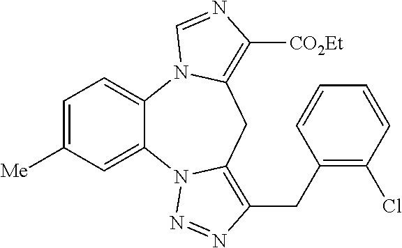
C1=C([Me])C=C2C(=C1)N1C(=C([CO2Et])N=C1)CC1=C(CC3=C(Cl)C=CC=C3)N=NN21
